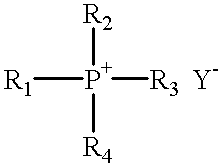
[R1][P+]([R3])([R2])[R4]
